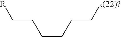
C(CCCCC[?(22)?])[R]
